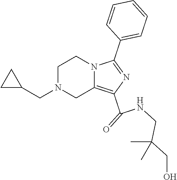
C1C(CN2CC3=C(C(=O)NCC(CO)(C)C)N=C(C4=CC=CC=C4)N3CC2)C1
